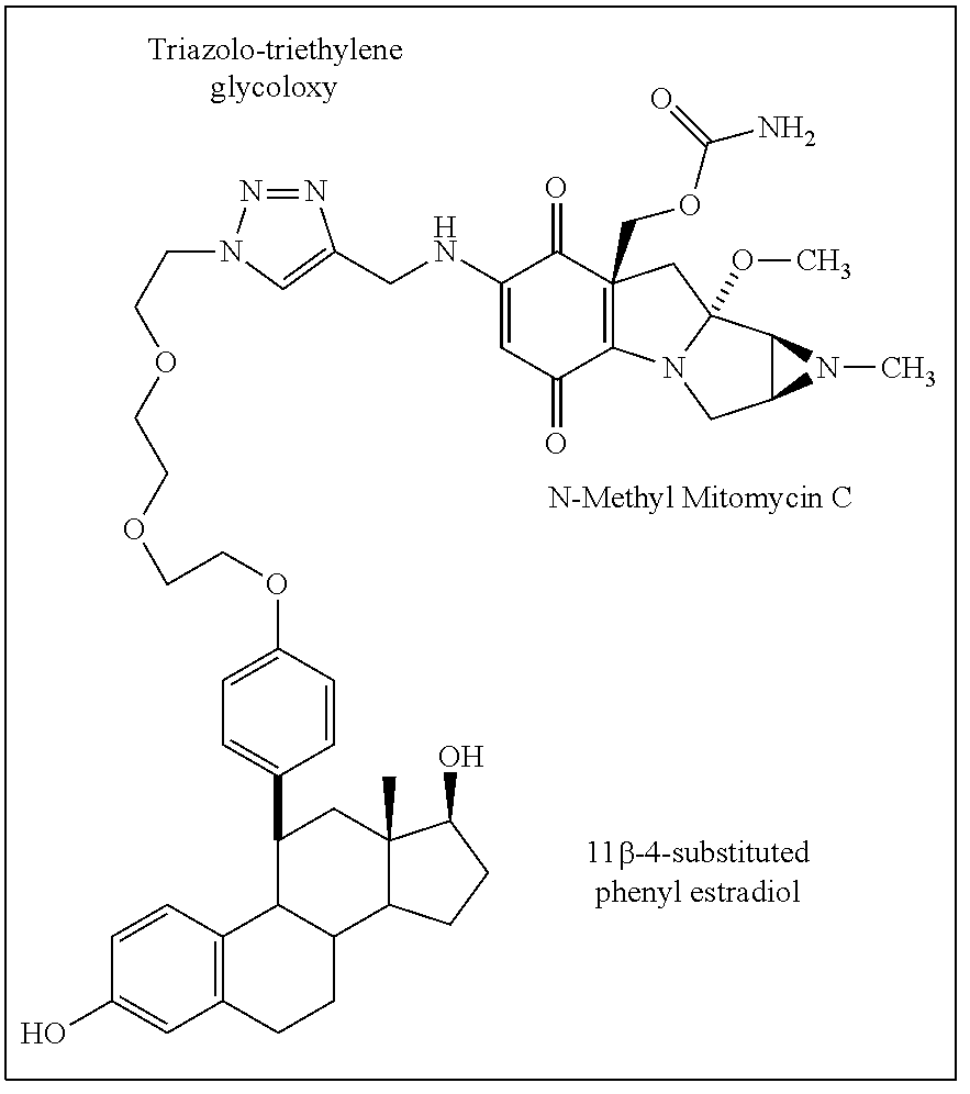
C1(O)=CC2=C(C=C1)C1C(CC2)C2C(C)(CC1C1=CC=C(OCCOCCOCCN3N=NC(CNC4=CC(=O)C5=C(COC(N)=O)(C4=O)CC4(OC)N5CC5C4N5C)=C3)C=C1)C(O)CC2
